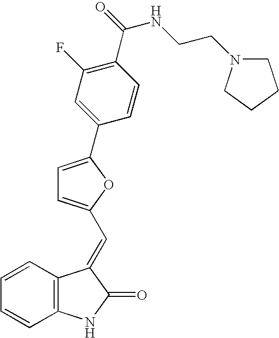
C1=CC2=C(C=C1)NC(=O)C2=CC1=CC=C(C2=CC(F)=C(C(=O)NCCN3CCCC3)C=C2)O1
